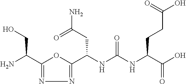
C1(C(N)CO)=NN=C(C(NC(NC(C(O)=O)CCC(O)=O)=O)CC(N)=O)O1
